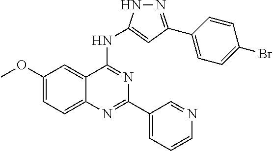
C1(OC)=CC=C2C(=C1)C(NC1=CC(C3=CC=C(Br)C=C3)=NN1)=NC(C1=CC=CN=C1)=N2
